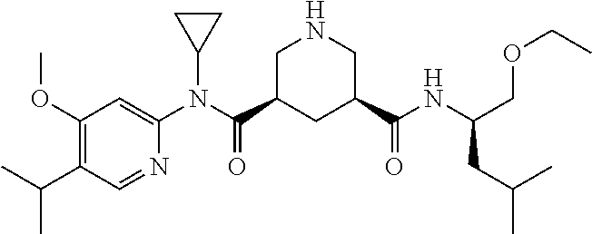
C1(OC)=C(C(C)C)C=NC(N(C(C2CC(C(NC(COCC)CC(C)C)=O)CNC2)=O)C2CC2)=C1
